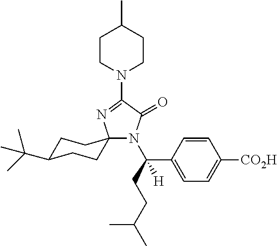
N1(C2=NC3(N(C(CCC(C)C)(C4=CC=C([CO2H])C=C4)[H])C2=O)CCC(C(C)(C)C)CC3)CCC(C)CC1
